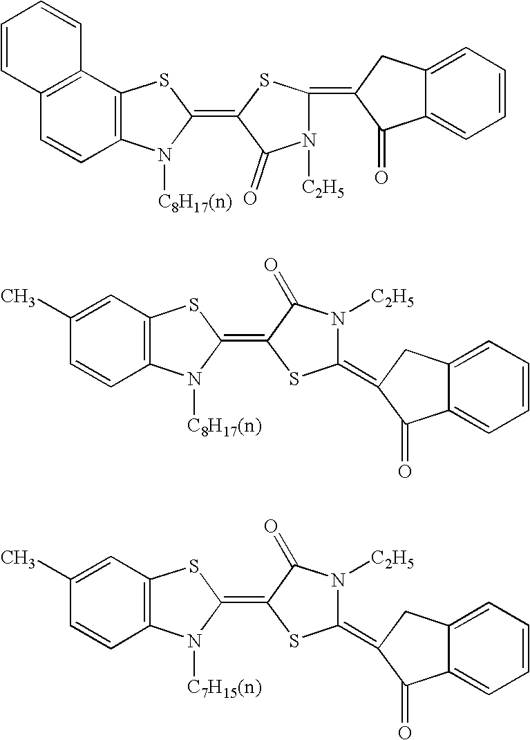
C1=CC2=C(C=C1)C1=C(C=C2)N([C8H17(n)])C(=C2C(=O)N([C2H5])C(=C3C(=O)C4=CC=CC=C4C3)S2)S1.C1(C)=CC2=C(C=C1)N([C8H17(n)])C(=C1C(=O)N([C2H5])C(=C3CC4=CC=CC=C4C3=O)S1)S2.C1(C)=CC2=C(C=C1)N([C7H15(n)])C(=C1C(=O)N([C2H5])C(=C3CC4=CC=CC=C4C3=O)S1)S2
